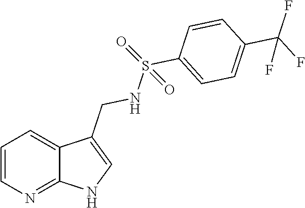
C1=CN=C2C(=C1)C(CNS(C1=CC=C(C(F)(F)F)C=C1)(=O)=O)=CN2
